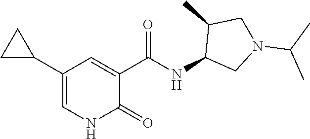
C1(C(NC2CN(C(C)C)CC2C)=O)=CC(C2CC2)=CNC1=O
